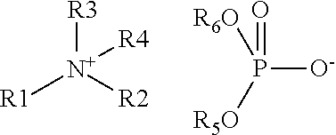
[R1][N+]([R2])([R3])[R4].P([O-])(=O)([R5O])[R6O]
